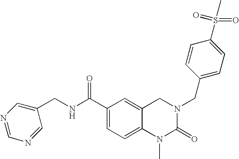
C(C1=CC=C2C(=C1)CN(CC1=CC=C(S(=O)(=O)C)C=C1)C(=O)N2C)(NCC1=CN=CN=C1)=O
